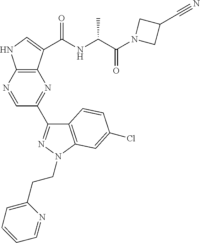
N1=CC(C2=NN(CCC3=CC=CC=N3)C3=C2C=CC(Cl)=C3)=NC2=C1NC=C2C(NC(C(N1CC(C#N)C1)=O)C)=O
